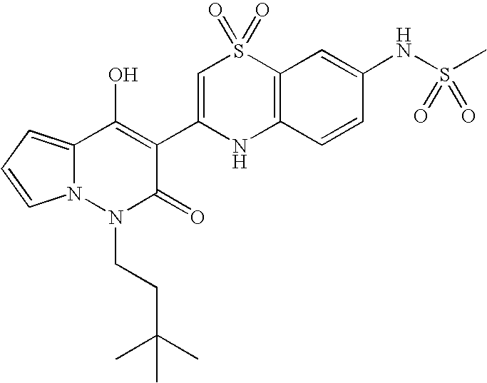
C12=CC=CN1N(CCC(C)(C)C)C(=O)C(C1=CS(=O)(=O)C3=C(N1)C=CC(NS(C)(=O)=O)=C3)=C2O
